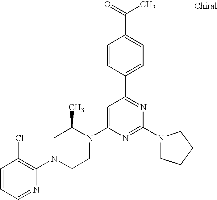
C1=CC=NC(N2CCN(C3=CC(C4=CC=C(C(=O)C)C=C4)=NC(N4CCCC4)=N3)C(C)C2)=C1Cl
